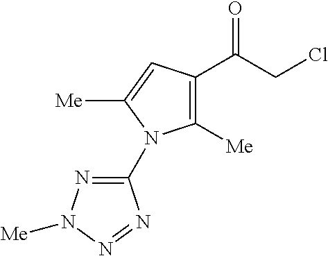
C1([Me])=C(C(CCl)=O)C=C([Me])N1C1=NN([Me])N=N1
